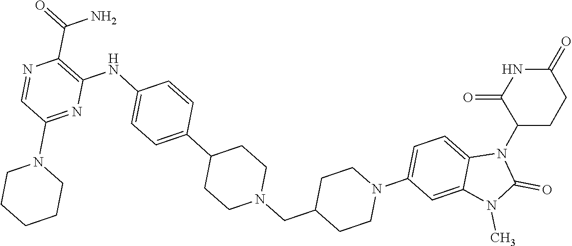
C1=CC(C2CCN(CC3CCN(C4=CC=C5C(=C4)N(C)C(=O)N5C4C(=O)NC(=O)CC4)CC3)CC2)=CC=C1NC1=C(C(=O)N)N=CC(N2CCCCC2)=N1
